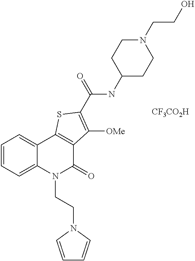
C(CN1C(=O)C2=C(C3=CC=CC=C13)SC(C(=O)NC1CCN(CCO)CC1)=C2[OMe])N1C=CC=C1.[CF3CO2H]
